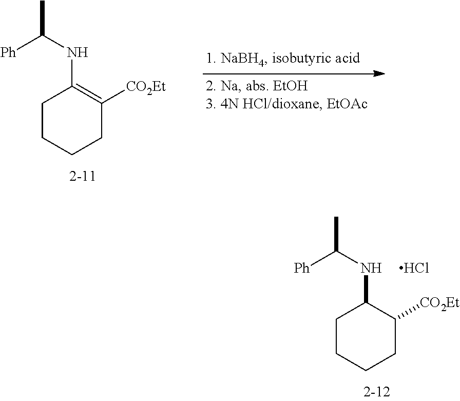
C1CCCC([CO2Et])=C1NC(C)[Ph].C1CCCC([CO2Et])C1NC(C)[Ph].Cl
